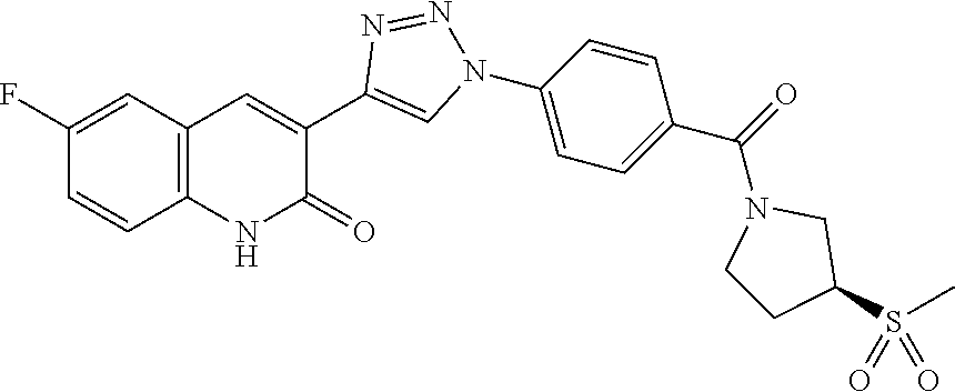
C12=C(C=C(F)C=C1)C=C(C1=CN(C3=CC=C(C(=O)N4CC(S(C)(=O)=O)CC4)C=C3)N=N1)C(=O)N2
